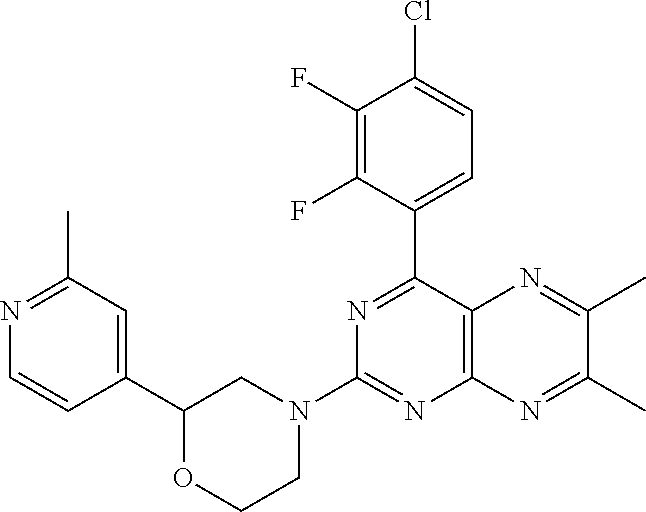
C1(C2=NC(N3CCOC(C4=CC(C)=NC=C4)C3)=NC3=C2N=C(C)C(C)=N3)=CC=C(Cl)C(F)=C1F
